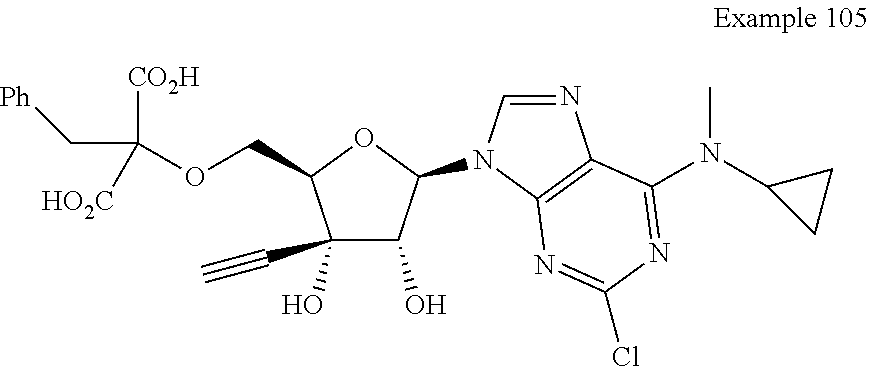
C1(C#C)(O)C(O)C(N2C=NC3=C2N=C(Cl)N=C3N(C2CC2)C)OC1COC([CO2H])(C[Ph])[HO2C]
